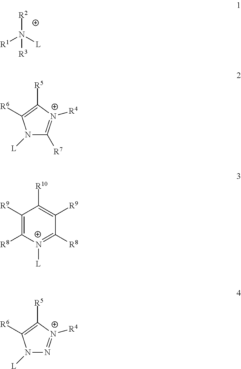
C1([R9])=C([R8])[N+]([L])=C([R8])C([R9])=C1[R10].[R1]N([L])([R2])[R3].N1([L])C([R7])=[N+]([R4])C([R5])=C1[R6].N1([L])N=[N+]([R4])C([R5])=C1[R6]
